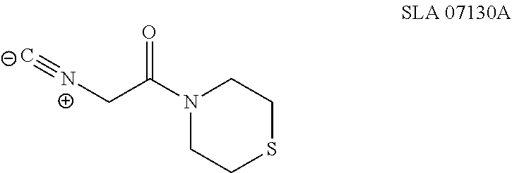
N1(C(C[N+]#[C-])=O)CCSCC1
